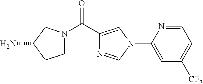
C1=NC(N2C=NC(C(=O)N3CCC(N)C3)=C2)=CC([CF3])=C1
